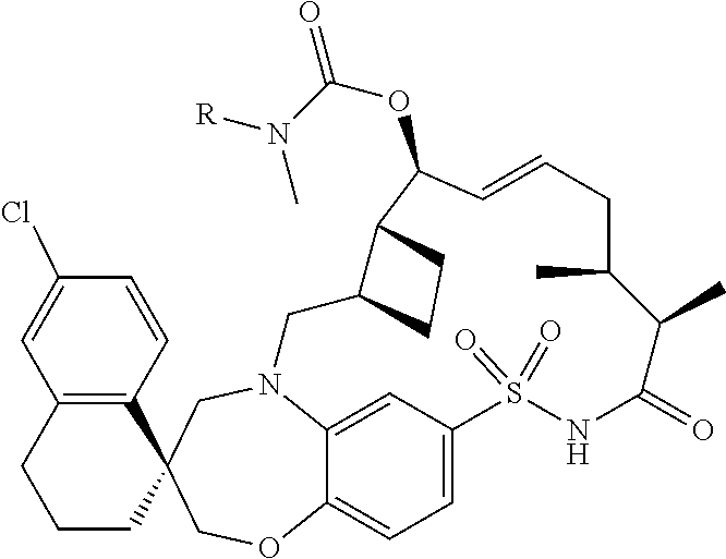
N12C3=CC(=CC=C3OCC3(C4=C(C=C(Cl)C=C4)CCC3)C1)S(=O)(=O)NC(=O)C(C)C(C)CC=CC(OC(=O)N([R])C)C1C(C2)CC1
